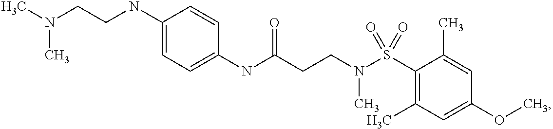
C1(NCCN(C)C)=CC=C(NC(CCN(S(C2=C(C)C=C(OC)C=C2C)(=O)=O)C)=O)C=C1
